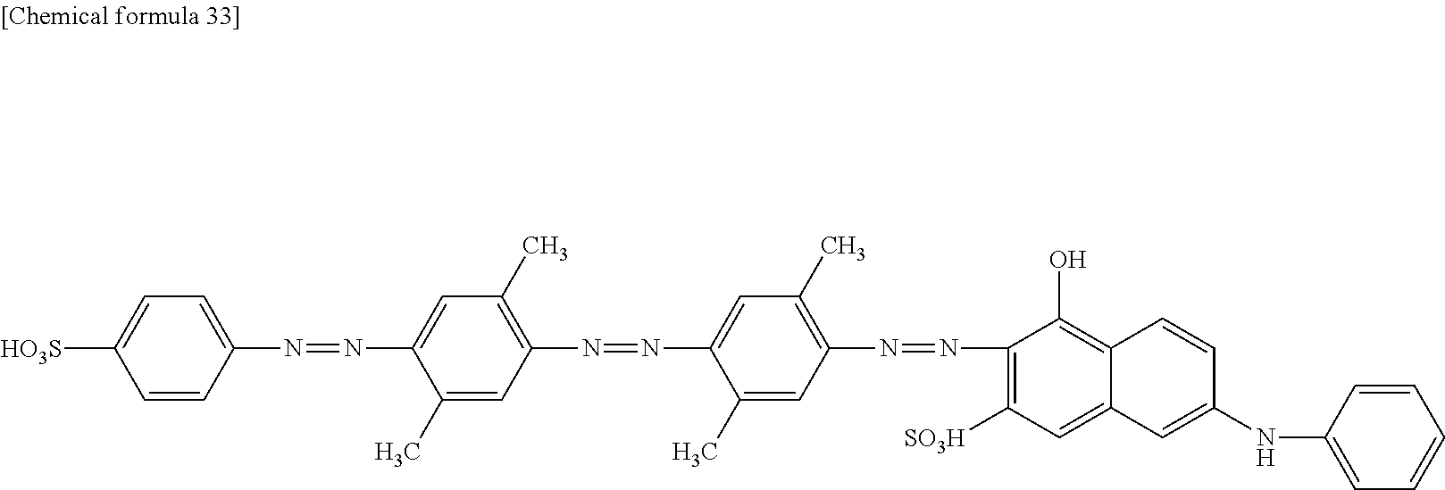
[HO3S]C1=CC=C(N=NC2=CC(C)=C(N=NC3=CC(C)=C(N=NC4=C([SO3H])C=C5C(=C4O)C=CC(NC4=CC=CC=C4)=C5)C=C3C)C=C2C)C=C1
